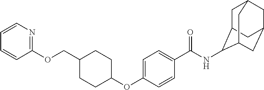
C1=C(OC2CCC(COC3=NC=CC=C3)CC2)C=CC(C(=O)NC2C3CC4CC(CC2C4)C3)=C1
